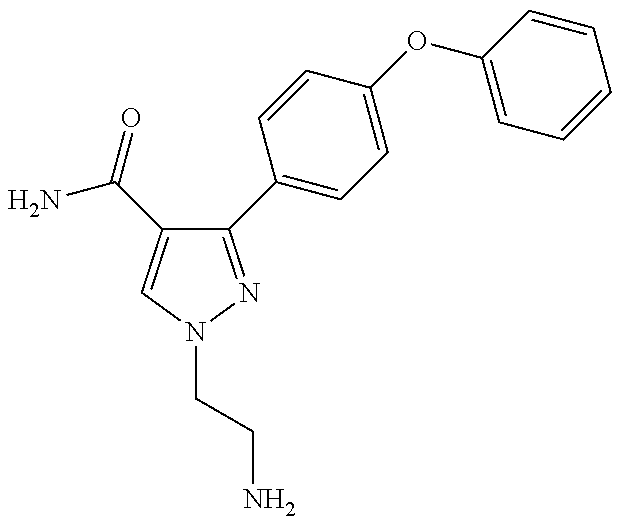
C1(C2=CC=C(OC3=CC=CC=C3)C=C2)=NN(CCN)C=C1C(=O)N
